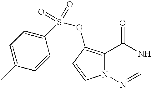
C12=C(OS(C3=CC=C(C)C=C3)(=O)=O)C=CN1N=CNC2=O
